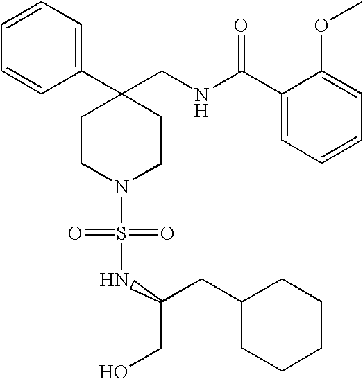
C1(CNC(C2=CC=CC=C2OC)=O)(C2=CC=CC=C2)CCN(S(=O)(=O)NC(CO)CC2CCCCC2)CC1
